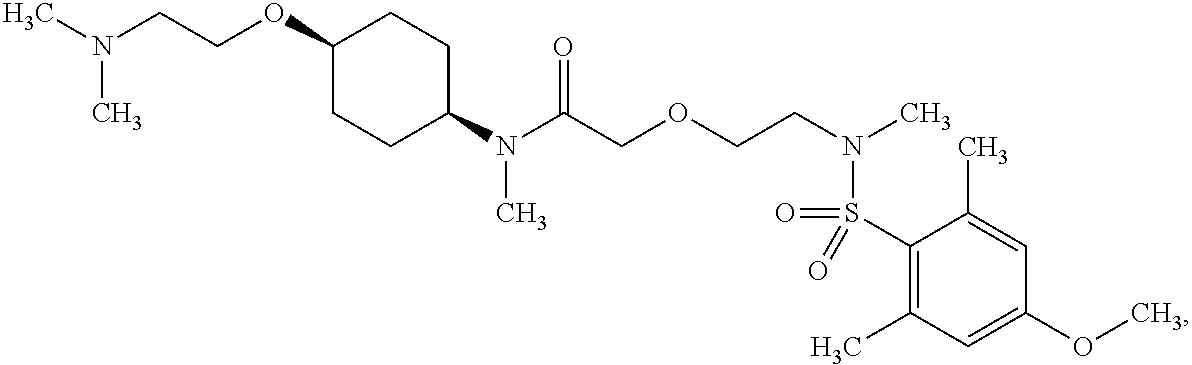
N(C(COCCN(C)S(C1=C(C)C=C(OC)C=C1C)(=O)=O)=O)(C)C1CCC(OCCN(C)C)CC1
